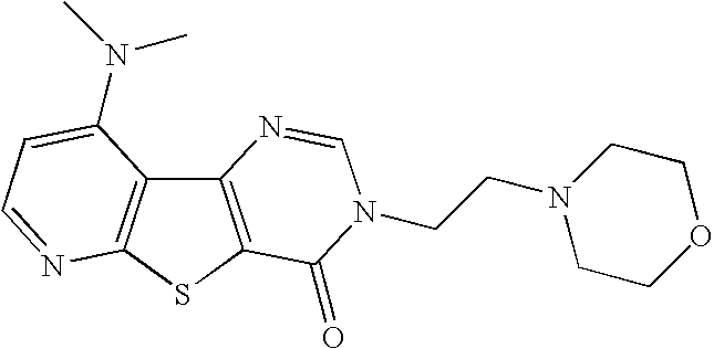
C12=C(SC3=C1C(N(C)C)=CC=N3)C(=O)N(CCN1CCOCC1)C=N2
